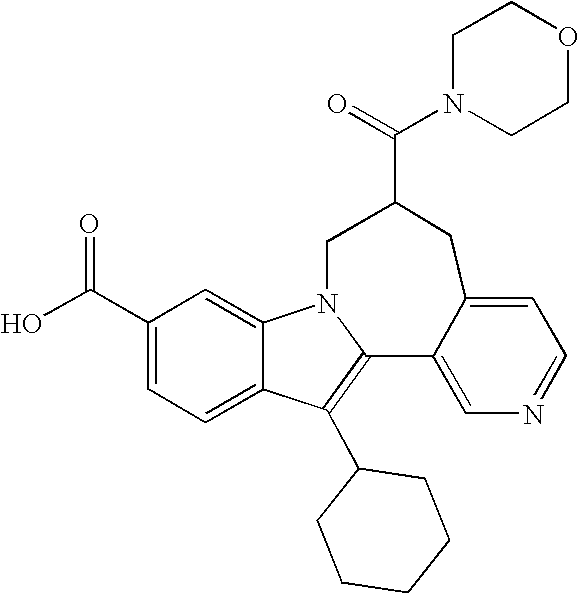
C1(C(O)=O)=CC=C2C(=C1)N1C(=C2C2CCCCC2)C2=CN=CC=C2CC(C(=O)N2CCOCC2)C1
